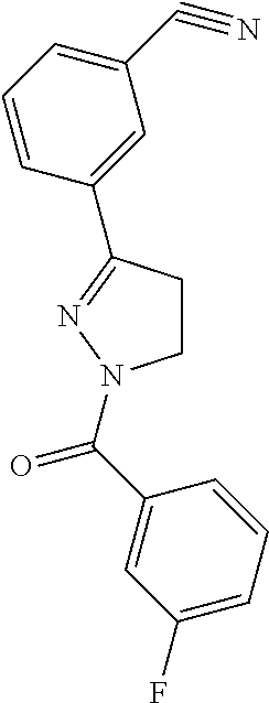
C1CC(C2=CC(C#N)=CC=C2)=NN1C(C1=CC(F)=CC=C1)=O
